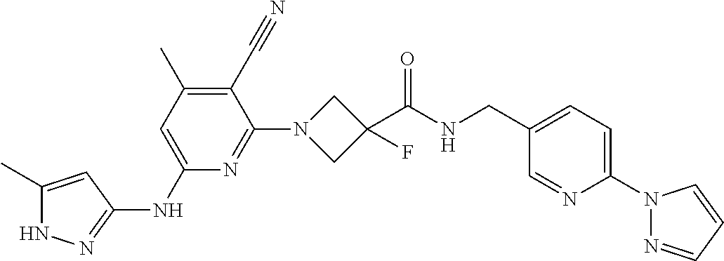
N1C(C)=CC(NC2=CC(C)=C(C#N)C(N3CC(C(NCC4=CC=C(N5N=CC=C5)N=C4)=O)(F)C3)=N2)=N1
